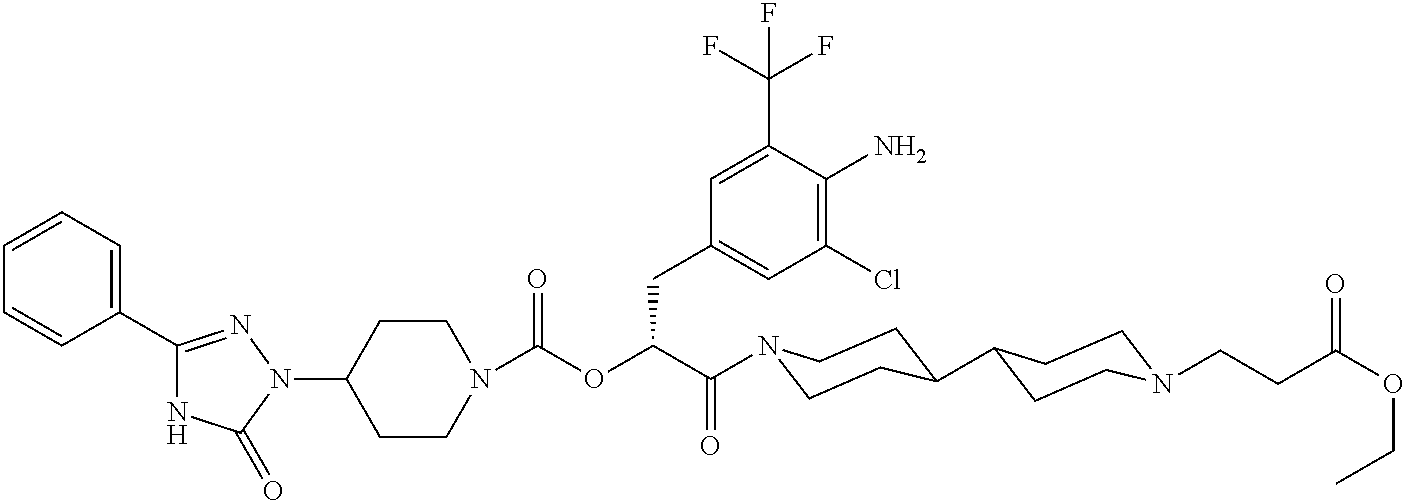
N1(C2CCN(C(=O)OC(C(=O)N3CCC(C4CCN(CCC(OCC)=O)CC4)CC3)CC3=CC(Cl)=C(N)C(C(F)(F)F)=C3)CC2)N=C(C2=CC=CC=C2)NC1=O
